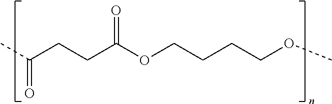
CC(CCC(OCCCCOC)=O)=O
